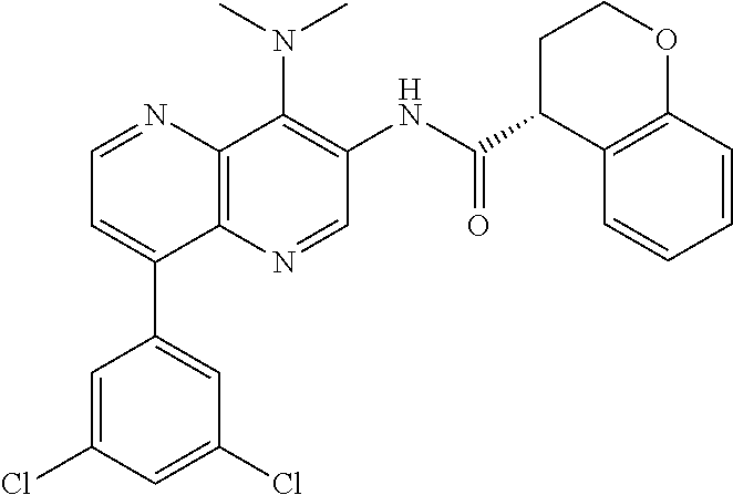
CN(C)C1=C(NC(=O)C2C3=C(OCC2)C=CC=C3)C=NC2=C1N=CC=C2C1=CC(Cl)=CC(Cl)=C1
